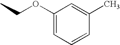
C1(OCC)=CC=CC(C)=C1
